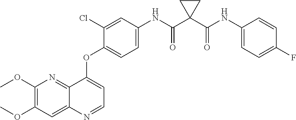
C12=NC(OC)=C(OC)C=C1N=CC=C2OC1=CC=C(NC(C2(C(NC3=CC=C(F)C=C3)=O)CC2)=O)C=C1Cl
